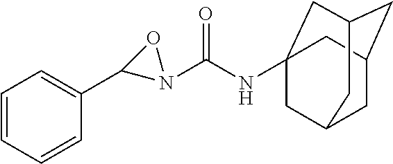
C1=CC=CC(C2N(C(NC34CC5CC(CC(C3)C5)C4)=O)O2)=C1
